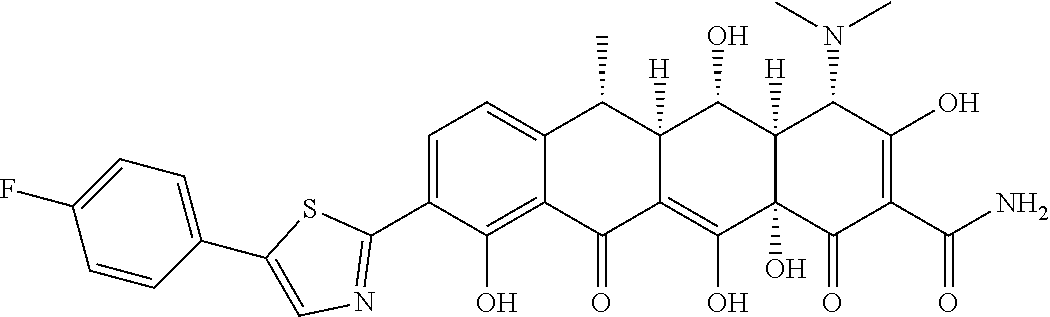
C1=C(C2=NC=C(C3=CC=C(F)C=C3)S2)C(O)=C2C(=C1)C(C)C1([H])C(=C(O)C3(O)C([H])(C1O)C(N(C)C)C(O)=C(C(N)=O)C3=O)C2=O
